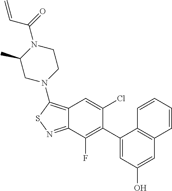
C12=C(N3CCN(C(C=C)=O)C(C)C3)SN=C1C(F)=C(C1=CC(O)=CC3=C1C=CC=C3)C(Cl)=C2
